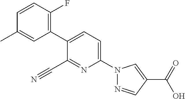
C1(C#N)=NC(N2N=CC(C(O)=O)=C2)=CC=C1C1=C(F)C=CC(C)=C1
